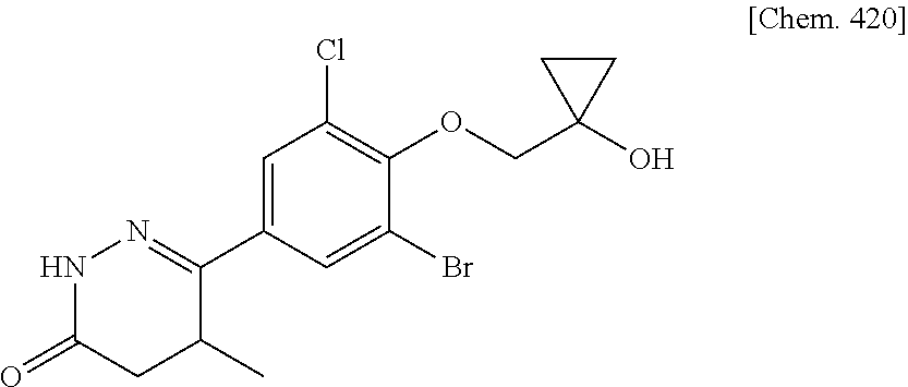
C1(C2=NNC(=O)CC2C)=CC(Cl)=C(OCC2(O)CC2)C(Br)=C1
